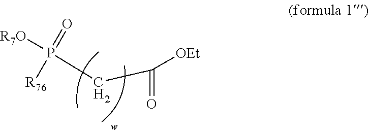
[R7O]P(=O)([R76])CC(=O)[OEt]
